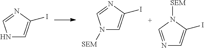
N1C=C(I)N=C1.N1([SEM])C=C(I)N=C1.N1=CN([SEM])C(I)=C1
